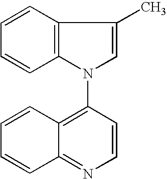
C1=CC2=C(C=C1)N(C1=C3C(=NC=C1)C=CC=C3)C=C2C
